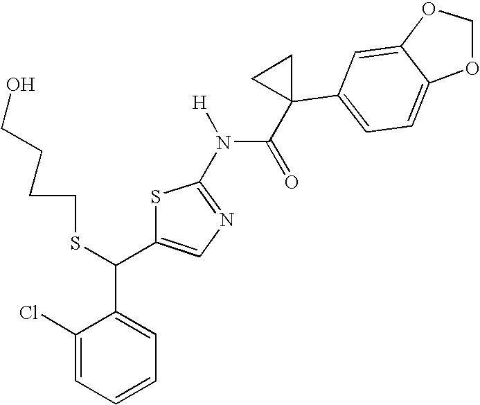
C1(Cl)=CC=CC=C1C(C1=CN=C(N(C(=O)C2(C3=CC=C4C(=C3)OCO4)CC2)[H])S1)SCCCCO
